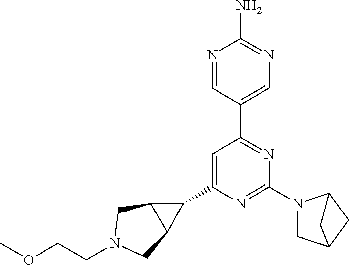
C1(C2=CC(C3=CN=C(N)N=C3)=NC(N3CC4CC3C4)=N2)C2C1CN(CCOC)C2
